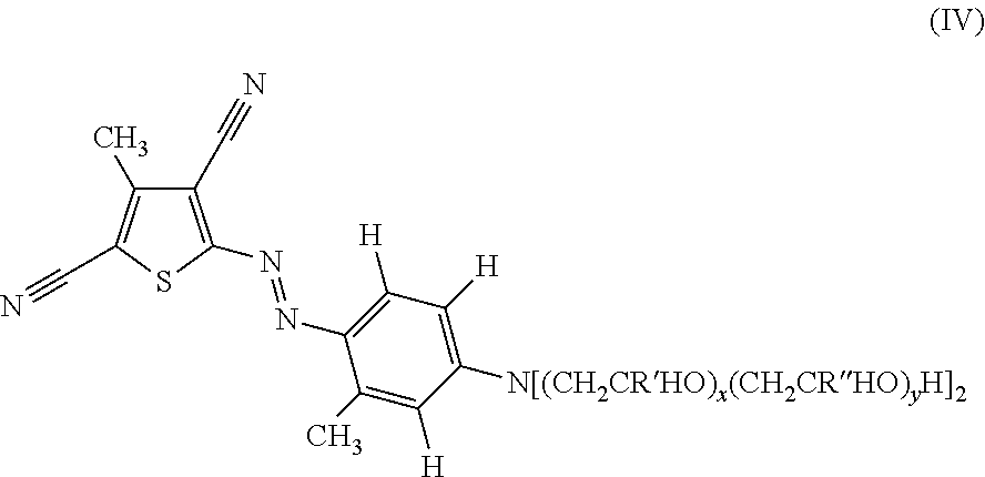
C1(C#N)=C(N=NC2=C([H])C([H])=C([N[(CH2CRHO)x(CH2CRHO)yH]2])C([H])=C2C)SC(C#N)=C1C
